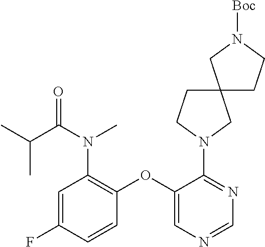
N1=C(N2CC3(CC2)CN([Boc])CC3)C(OC2=C(N(C(=O)C(C)C)C)C=C(F)C=C2)=CN=C1
